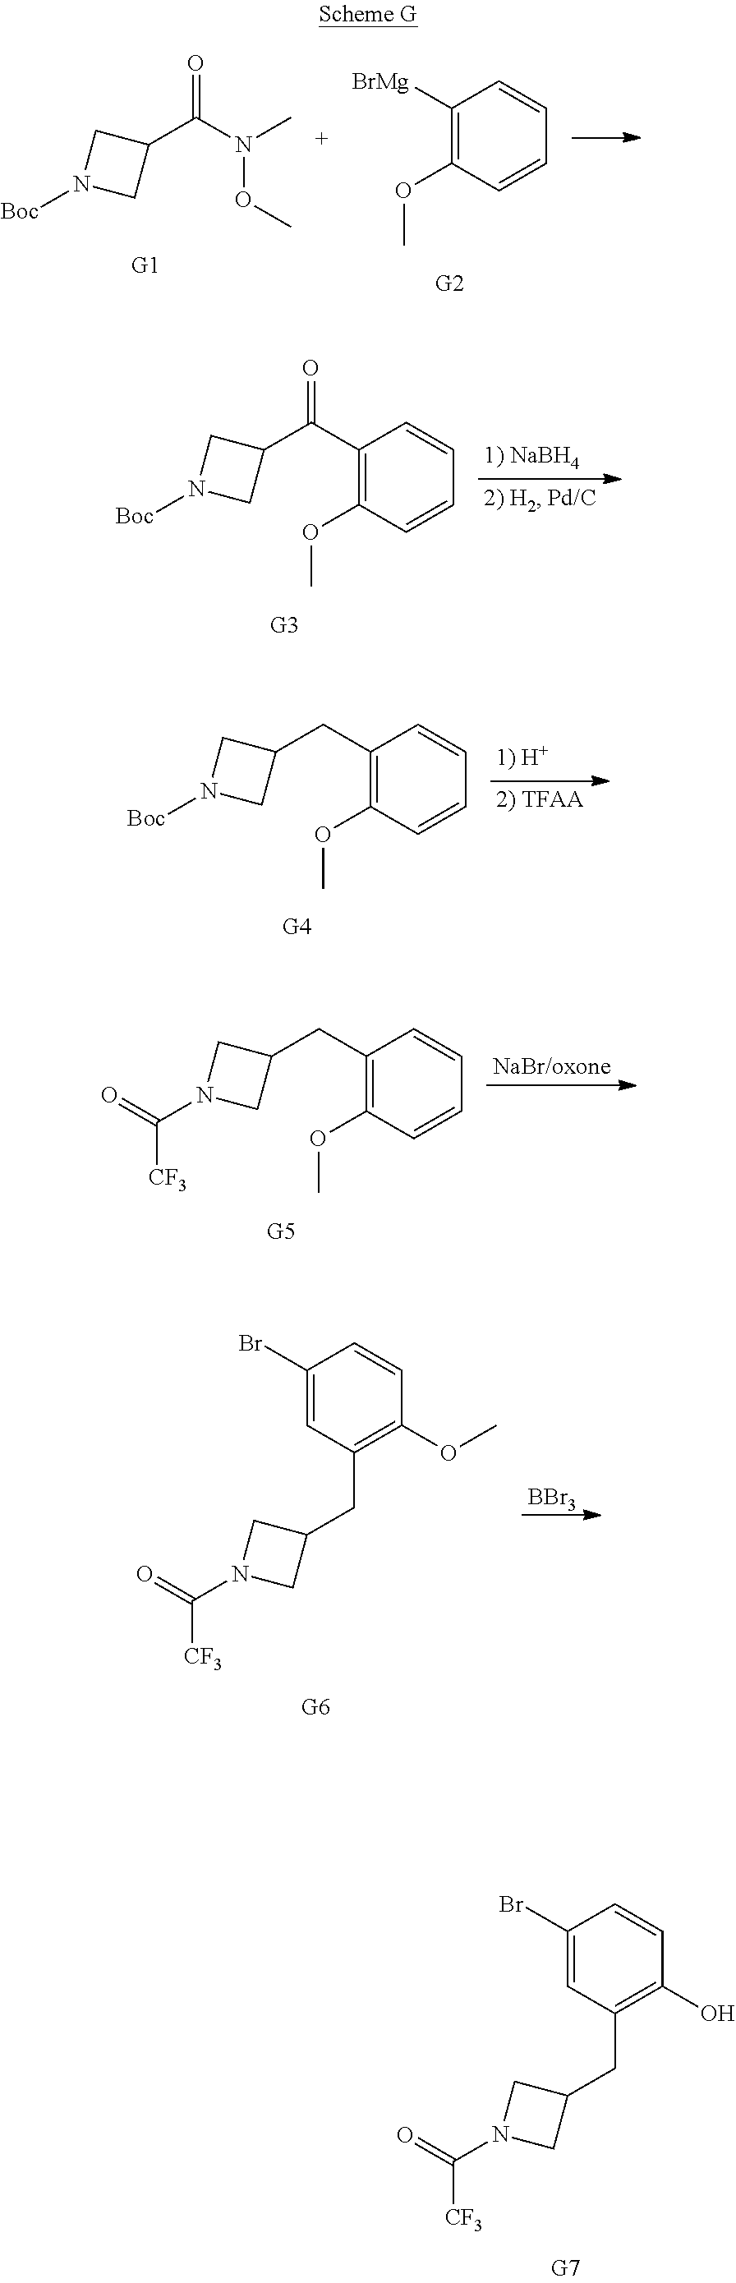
O=C(N(C)OC)C1CN([Boc])C1.C1([BrMg])=C(OC)C=CC=C1.C1(C(=O)C2CN([Boc])C2)=C(OC)C=CC=C1.C1(CC2CN([Boc])C2)=C(OC)C=CC=C1.C1(CC2CN(C(=O)[CF3])C2)=C(OC)C=CC=C1.[BBr3].C(C1CN(C(=O)[CF3])C1)C1=C(OC)C=CC(Br)=C1.C(C1CN(C(=O)[CF3])C1)C1=C(O)C=CC(Br)=C1
